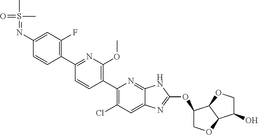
N(C1=CC(F)=C(C2=NC(OC)=C(C3=C(Cl)C=C4C(=N3)NC(OC3C5C(OC3)C(O)CO5)=N4)C=C2)C=C1)=S(C)(=O)C
